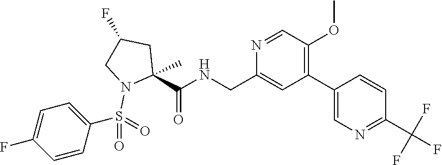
C1(C2=C(OC)C=NC(CNC(=O)C3(C)CC(F)CN3S(=O)(=O)C3=CC=C(F)C=C3)=C2)=CN=C(C(F)(F)F)C=C1
